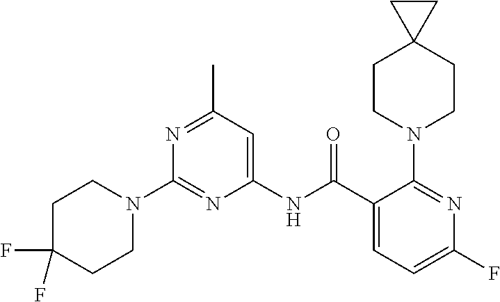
C1(NC(C2=CC=C(F)N=C2N2CCC3(CC2)CC3)=O)=CC(C)=NC(N2CCC(F)(F)CC2)=N1
